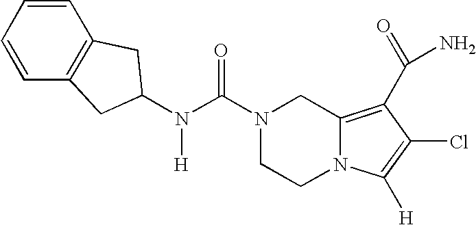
N(C(N1CCN2C(=C(C(=O)N)C(Cl)=C2[H])C1)=O)([H])C1CC2=C(C=CC=C2)C1
